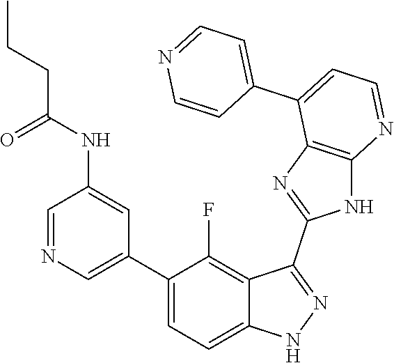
C1=NC=C(C2=CC=C3C(=C2F)C(C2=NC4=C(N2)N=CC=C4C2=CC=NC=C2)=NN3)C=C1NC(CCC)=O
